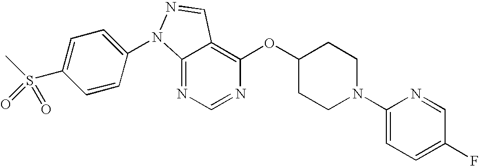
C12=NC=NC(OC3CCN(C4=CC=C(F)C=N4)CC3)=C1C=NN2C1=CC=C(S(C)(=O)=O)C=C1
